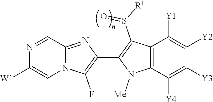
N12C(=NC(C3=C(S([R1])=O)C4=C(N3[Me])C([Y4])=C([Y3])C([Y2])=C4[Y1])=C1F)C=NC([W1])=C2
